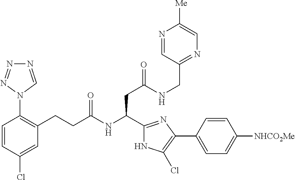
C1(Cl)=CC(CCC(NC(CC(=O)NCC2=NC=C([Me])N=C2)C2=NC(C3=CC=C([NHCO2Me])C=C3)=C(Cl)N2)=O)=C(N2C=NN=N2)C=C1
